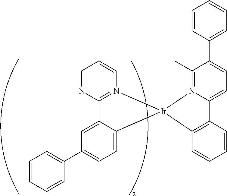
C12=N(C=CC=N1)[Ir]1(C3=CC=C(C4=CC=CC=C4)C=C23)C2=C(C3=CC=C(C4=CC=CC=C4)C(C)=N31)C=CC=C2
